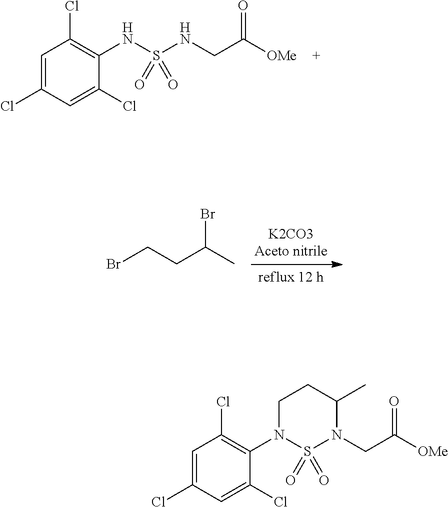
C1=C(Cl)C=C(Cl)C(NS(NCC([OMe])=O)(=O)=O)=C1Cl.BrCCC(C)Br.C1=C(Cl)C=C(Cl)C(N2S(=O)(=O)N(CC([OMe])=O)C(C)CC2)=C1Cl
